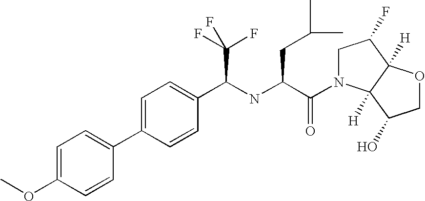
C1=C(OC)C=CC(C2=CC=C(C(NC(C(=O)N3CC(F)C4([H])C3([H])C(O)CO4)CC(C)C)C(F)(F)F)C=C2)=C1
